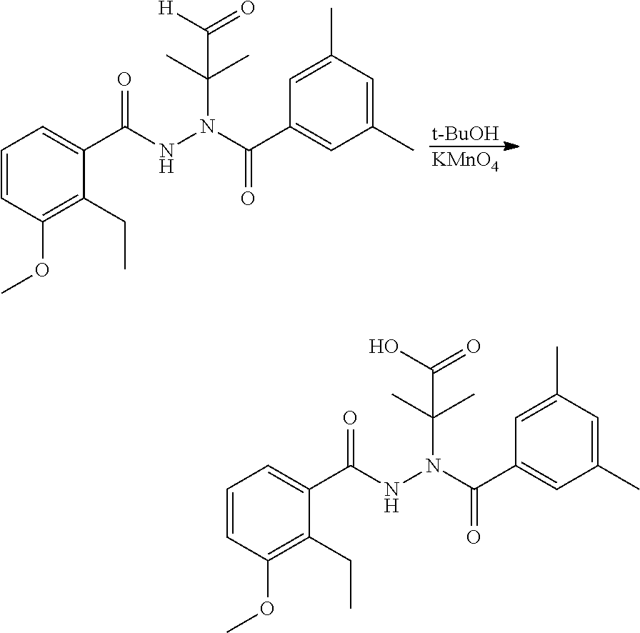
[t-BuOH].[KMnO4].C(C)(C)(C([H])=O)N(C(=O)C1=CC(C)=CC(C)=C1)NC(C1=CC=CC(OC)=C1CC)=O.C(C)(C)(C(O)=O)N(C(=O)C1=CC(C)=CC(C)=C1)NC(C1=CC=CC(OC)=C1CC)=O
